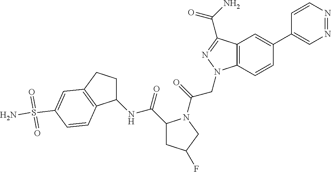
C1(NC(=O)C2CC(F)CN2C(CN2C3=C(C(C(=O)N)=N2)C=C(C2=CN=NC=C2)C=C3)=O)CCC2=C1C=CC(S(N)(=O)=O)=C2
